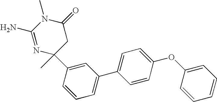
N1=C(N)N(C)C(=O)CC1(C)C1=CC(C2=CC=C(OC3=CC=CC=C3)C=C2)=CC=C1
